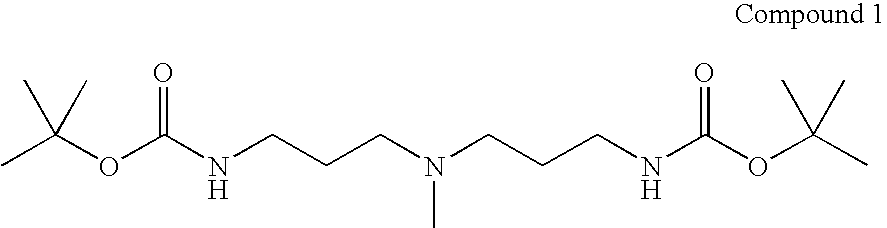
CC(OC(NCCCN(CCCNC(OC(C)(C)C)=O)C)=O)(C)C
